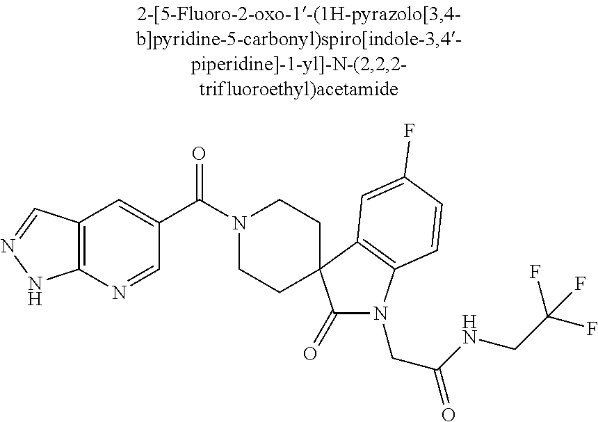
N1(C(C2=CC3=C(N=C2)NN=C3)=O)CCC2(CC1)C(=O)N(CC(NCC(F)(F)F)=O)C1=C2C=C(F)C=C1
